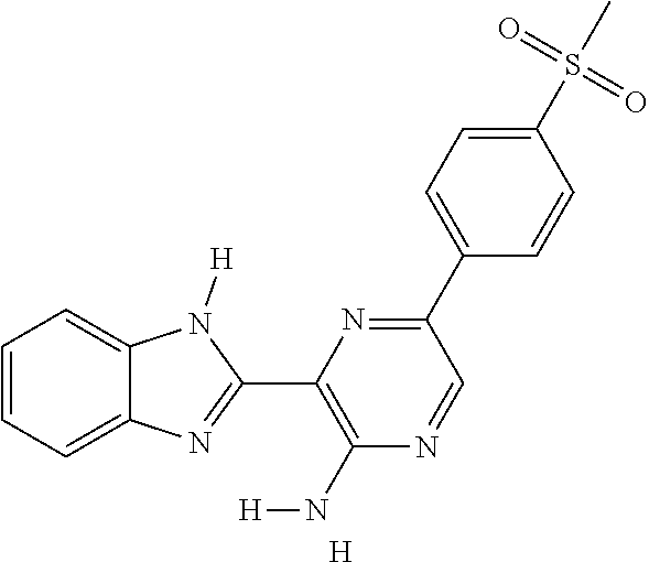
C1=CC=C2C(=C1)N([H])C(C1=C(N[H])N=CC(C3=CC=C(S(=O)(=O)C)C=C3)=N1)=N2.[H]
